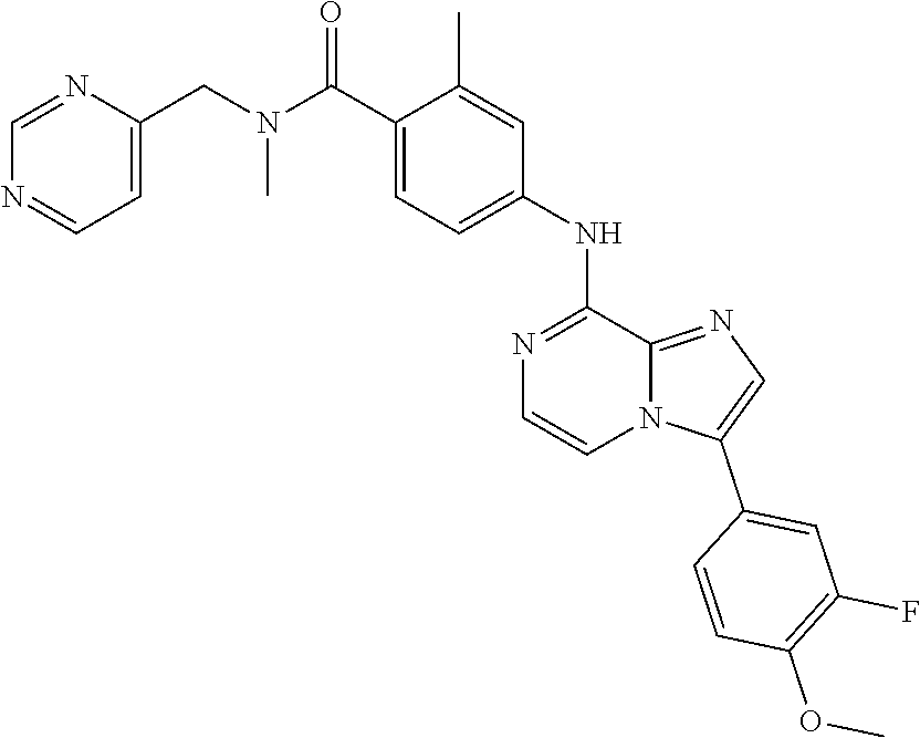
C12=NC=C(C3=CC(F)=C(OC)C=C3)N1C=CN=C2NC1=CC=C(C(N(C)CC2=CC=NC=N2)=O)C(C)=C1
